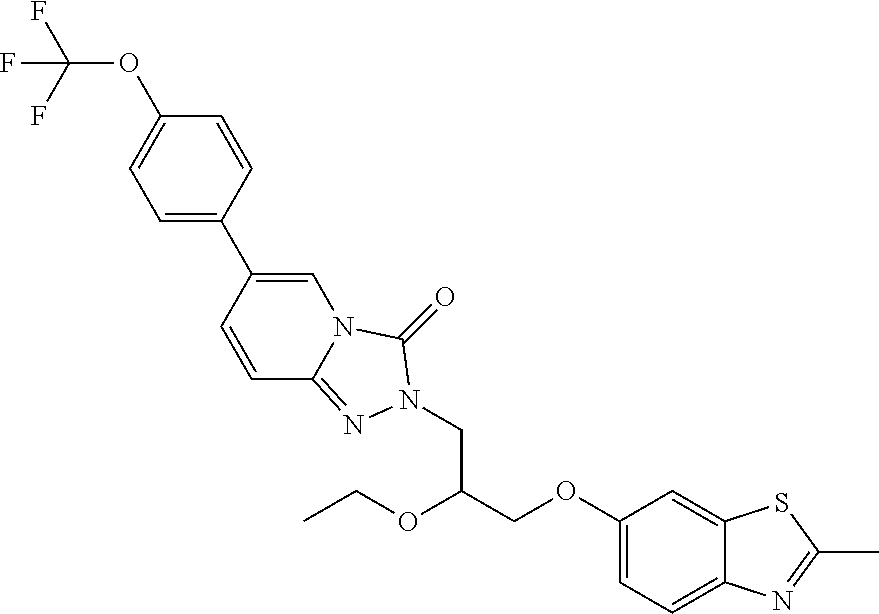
C1=C(C2=CN3C(=NN(CC(OCC)COC4=CC=C5C(=C4)SC(C)=N5)C3=O)C=C2)C=CC(OC(F)(F)F)=C1
